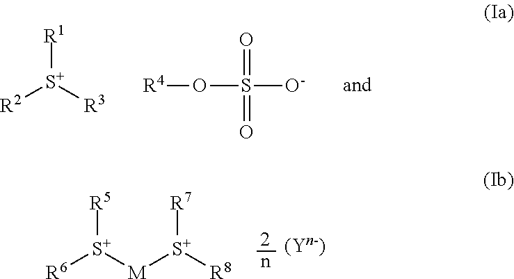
[R1][S+]([R3])[R2].[R4]OS([O-])(=O)=O.[R5][S+]([M][S+]([R8])[R7])[R6]
